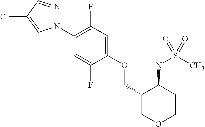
N1(C2=C(F)C=C(OCC3COCCC3NS(C)(=O)=O)C(F)=C2)N=CC(Cl)=C1
